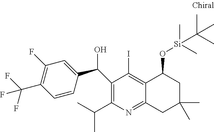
C1(C(C2=CC(F)=C(C(F)(F)F)C=C2)O)=C(C(C)C)N=C2C(=C1I)C(O[Si](C)(C)C(C)(C)C)CC(C)(C)C2
